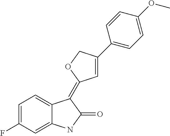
C1(F)=CC=C2C(=C1)NC(=O)C2=C1C=C(C2=CC=C(OC)C=C2)CO1
